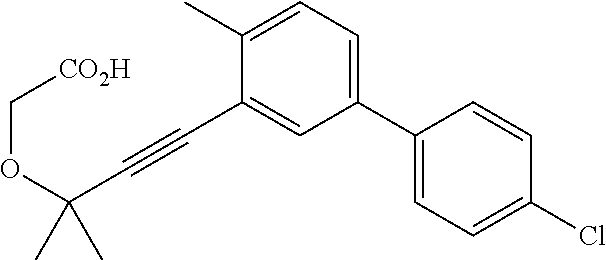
C(C1=CC(C2=CC=C(Cl)C=C2)=CC=C1C)#CC(OC[CO2H])(C)C
